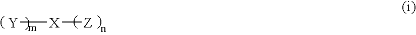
[Y][X][Z]
